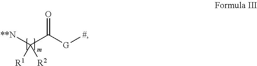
C(C([G][#])=O)([**N])([R1])[R2]
